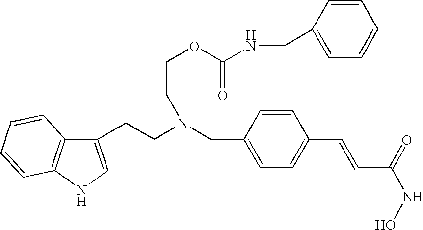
C1(CCN(CC2=CC=C(C=CC(=O)NO)C=C2)CCOC(=O)NCC2=CC=CC=C2)=CNC2=C1C=CC=C2
